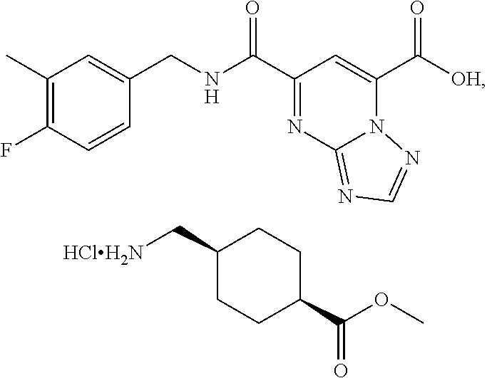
C1(C)=C(F)C=CC(CNC(C2=NC3=NC=NN3C(C([OH])=O)=C2)=O)=C1.C1(C[HClH2N])CCC(C(OC)=O)CC1
